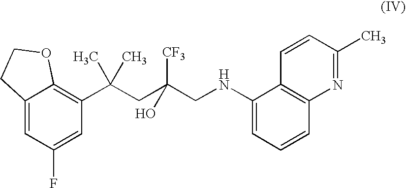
C12=CC(F)=CC(C(CC([CF3])(O)CNC3=CC=CC4=C3C=CC(C)=N4)(C)C)=C1OCC2
